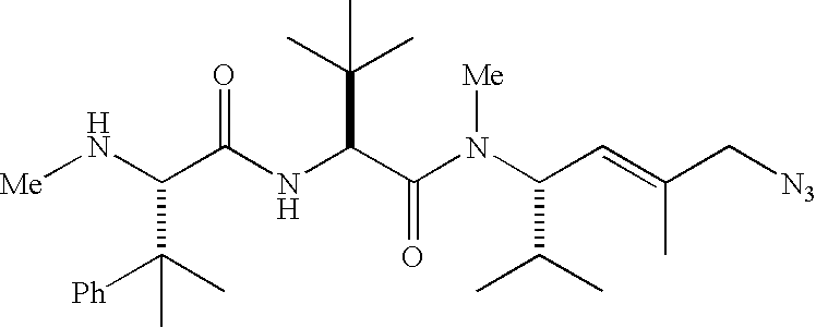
[Me]NC(C(NC(C(N(C(C=C(C[N3])C)C(C)C)[Me])=O)C(C)(C)C)=O)C(C)([Ph])C
